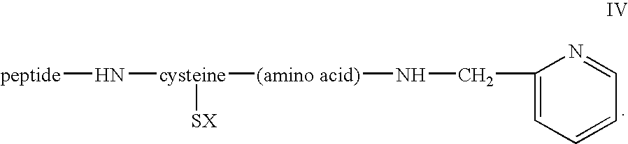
C1(CN[(amino acid)][cysteine](N[peptide])[SX])=CC=CC=N1
